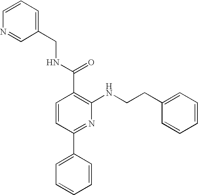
C1=CC(C2=CC=CC=C2)=NC(NCCC2=CC=CC=C2)=C1C(NCC1=CC=CN=C1)=O
